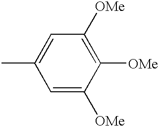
CC1=CC([OMe])=C([OMe])C([OMe])=C1
